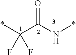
*C(C(N*)=O)(F)F
